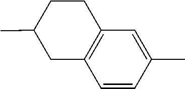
C1C(C)CCC2=C1C=CC(C)=C2
